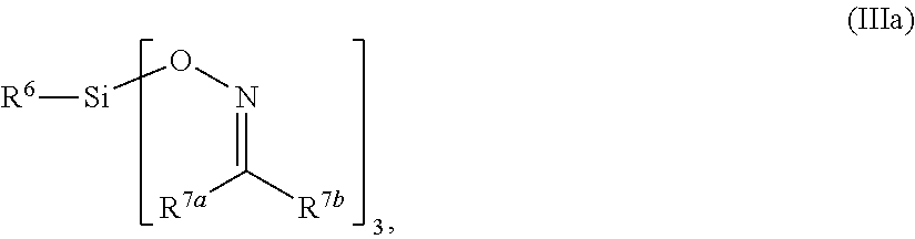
[R6][Si]ON=C([R7a])[R7b]
